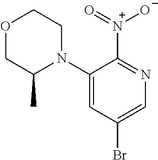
O1CC(C)N(C2=CC(Br)=CN=C2[N+](=O)[O-])CC1
